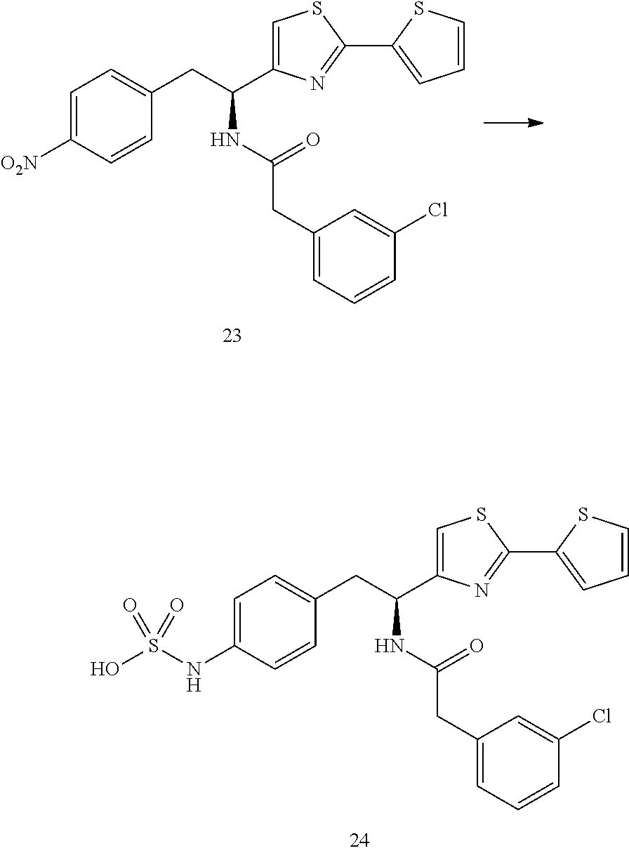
N(C1=CC=C(CC(NC(CC2=CC=CC(Cl)=C2)=O)C2=CSC(C3=CC=CS3)=N2)C=C1)S(O)(=O)=O.[O2N]C1=CC=C(CC(NC(CC2=CC=CC(Cl)=C2)=O)C2=CSC(C3=CC=CS3)=N2)C=C1
